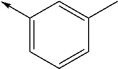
C1(->C)=CC=CC(C)=C1
